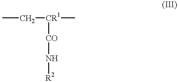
C([CR1]([CO]N[R2])C)C
